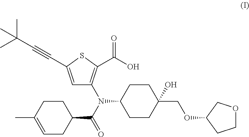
C1(COC2CCOC2)(O)CCC(N(C2=C(C(O)=O)SC(C#CC(C)(C)C)=C2)C(=O)C2CC=C(C)CC2)CC1
